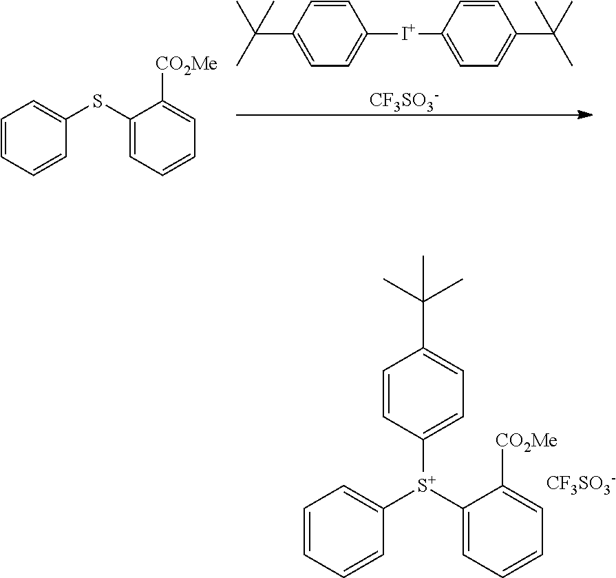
C1=CC=CC([S+](C2=CC=CC=C2[CO2Me])C2=CC=C(C(C)(C)C)C=C2)=C1.[CF3SO3-].C1=CC=CC(SC2=CC=CC=C2[CO2Me])=C1.C1=CC(C(C)(C)C)=CC=C1[I+]C1=CC=C(C(C)(C)C)C=C1.[CF3SO3-]
